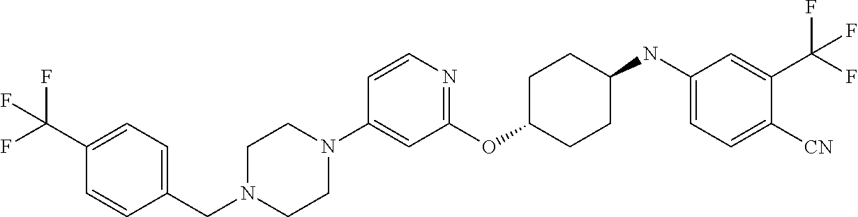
C1(OC2CCC(NC3=CC=C([CN])C(C(F)(F)F)=C3)CC2)=NC=CC(N2CCN(CC3=CC=C(C(F)(F)F)C=C3)CC2)=C1
